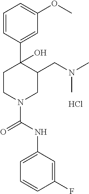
C1=CC(C2(O)CCN(C(NC3=CC=CC(F)=C3)=O)CC2CN(C)C)=CC(OC)=C1.Cl
